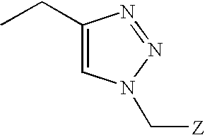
C1(CC)=CN(C[Z])N=N1
